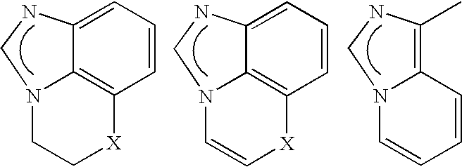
C12=C3C(=CC=C1)NCN3CC[X]2.C12=C3C(=CC=C1)NCN3C=C[X]2.C1=CC=CN2C1=C(C)NC2
